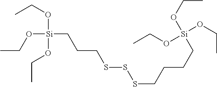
[Si](CCCSSSCCCC[Si](OCC)(OCC)OCC)(OCC)(OCC)OCC
